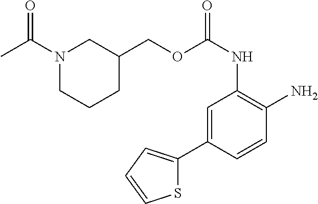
C1=C(C2=CC=CS2)C=CC(N)=C1NC(=O)OCC1CN(C(C)=O)CCC1
